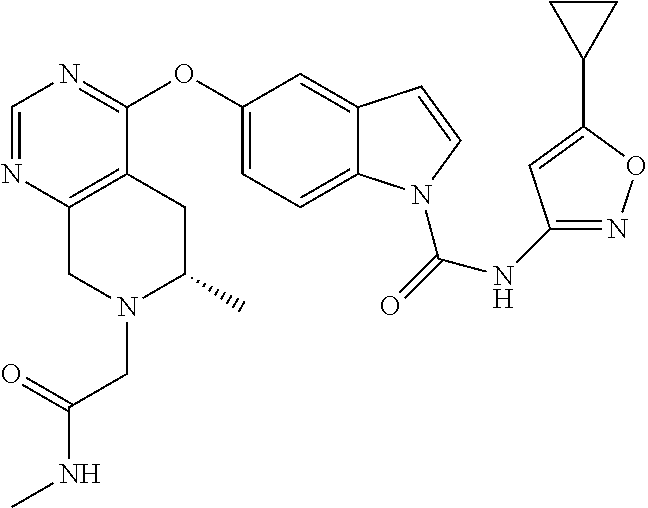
N(C(=O)N1C2=CC=C(OC3=NC=NC4=C3CC(C)N(CC(=O)NC)C4)C=C2C=C1)C1=NOC(C2CC2)=C1
